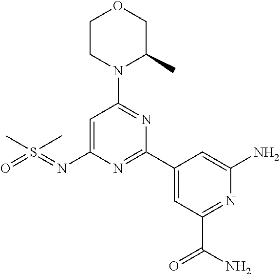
C1=C(N=S(C)(C)=O)N=C(C2=CC(C(N)=O)=NC(N)=C2)N=C1N1C(C)COCC1
